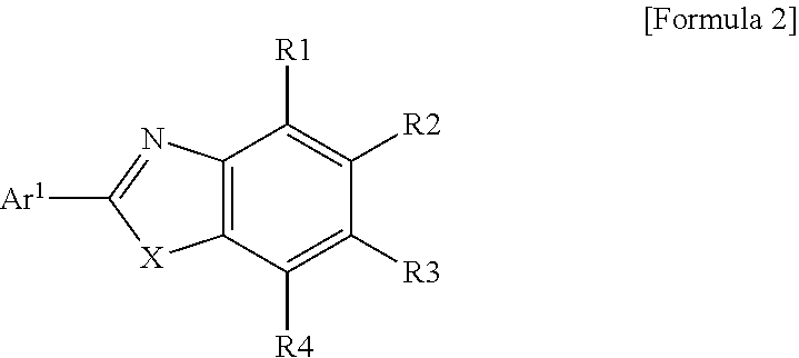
C12=C(C([R4])=C([R3])C([R2])=C1[R1])[X]C([Ar1])=N2
